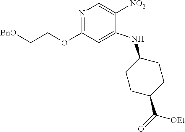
[BnO]CCOC1=NC=C([NO2])C(NC2CCC(C([OEt])=O)CC2)=C1
